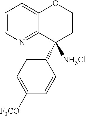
C1=CN=C2C(=C1)OCCC2(C1=CC=C([F3CO])C=C1)[NH3Cl]
